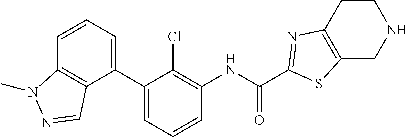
C1(C2=CC=CC(NC(C3=NC4=C(CNCC4)S3)=O)=C2Cl)=CC=CC2=C1C=NN2C
